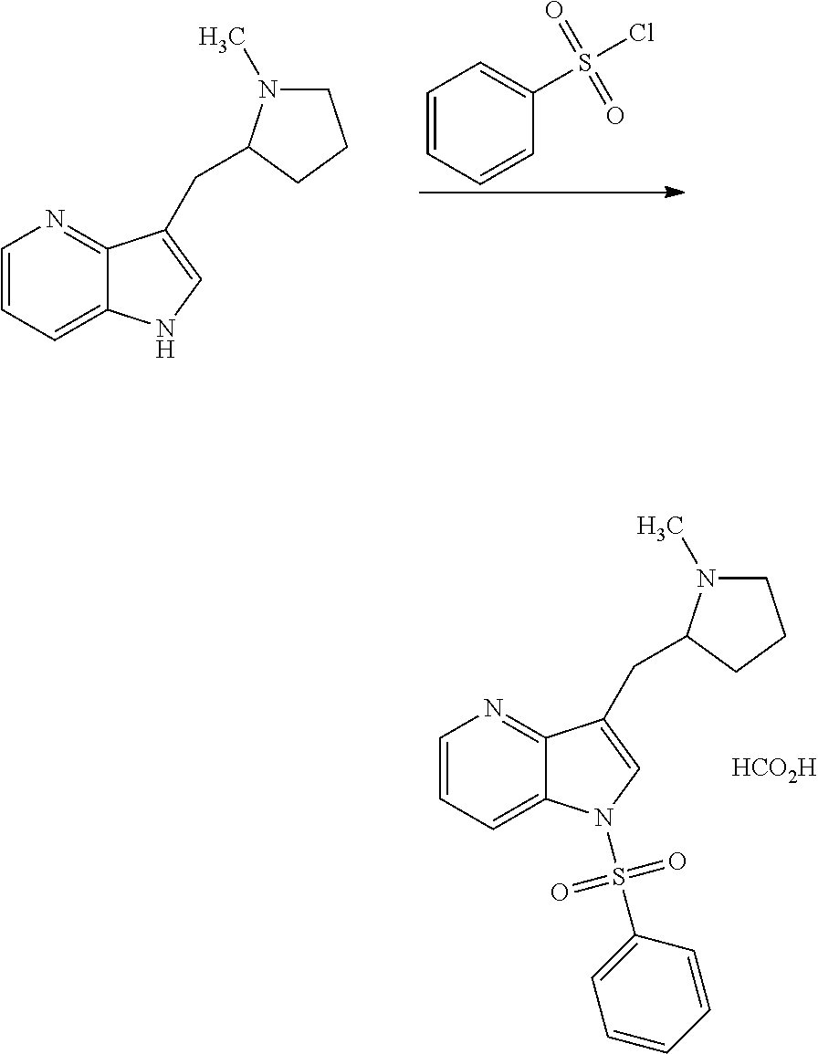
C1=CC=CC(S(Cl)(=O)=O)=C1.C1=CC=C2C(=N1)C(CC1N(C)CCC1)=CN2.C1=CC=C2C(=N1)C(CC1N(C)CCC1)=CN2S(C1=CC=CC=C1)(=O)=O.[HCO2H]
